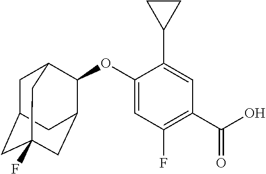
O(C1=CC(F)=C(C(O)=O)C=C1C1CC1)C1C2CC3(F)CC(CC1C3)C2
